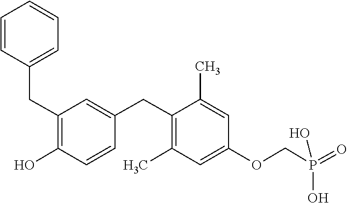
C1=C(CC2=C(C)C=C(OCP(=O)(O)O)C=C2C)C=CC(O)=C1CC1=CC=CC=C1
